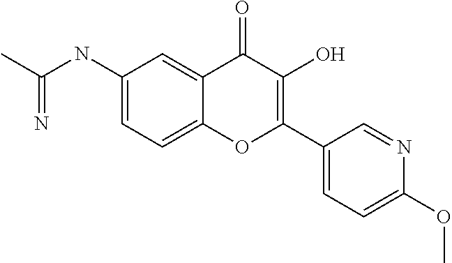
C1(NC(C)=N)=CC=C2C(=C1)C(=O)C(O)=C(C1=CC=C(OC)N=C1)O2
